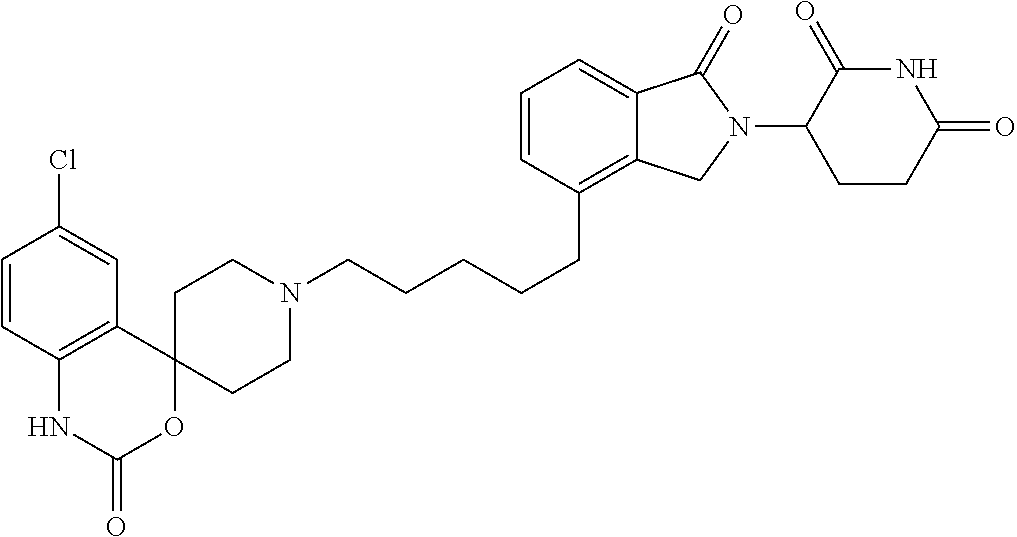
C(CCCC1=C2C(=CC=C1)C(=O)N(C1C(=O)NC(=O)CC1)C2)CN1CCC2(CC1)OC(=O)NC1=C2C=C(Cl)C=C1
